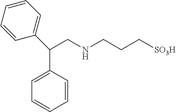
C([SO3H])CCNCC(C1=CC=CC=C1)C1=CC=CC=C1
